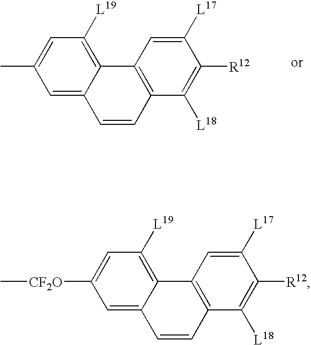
CC1=CC([L19])=C2C(=C1)C=CC1=C2C=C([L17])C([R12])=C1[L18].[CF2O](C1=CC([L19])=C2C(=C1)C=CC1=C2C=C([L17])C([R12])=C1[L18])C
